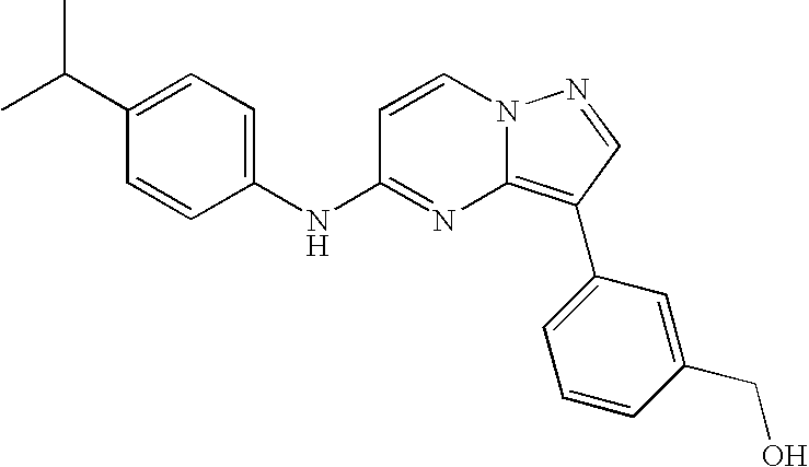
C1(C(C)C)=CC=C(NC2=NC3=C(C4=CC=CC(CO)=C4)C=NN3C=C2)C=C1
